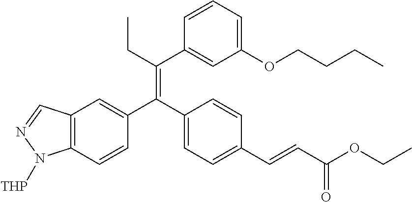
C12=C(C=CC(C(C3=CC=C(C=CC(OCC)=O)C=C3)=C(CC)C3=CC(OCCCC)=CC=C3)=C1)N([THP])N=C2
